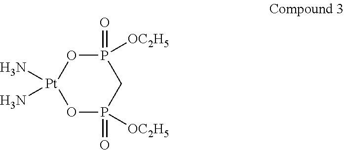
O1[Pt](N)(N)OP(=O)([OC2H5])CP1(=O)[OC2H5]
